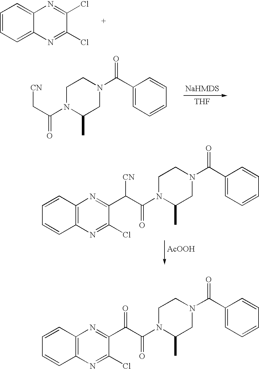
C1=CC=C2C(=C1)N=C(Cl)C(Cl)=N2.[CN]CC(N1CCN(C(C2=CC=CC=C2)=O)CC1C)=O.[THF].[CN]C(C(N1CCN(C(C2=CC=CC=C2)=O)CC1C)=O)C1=NC2=C(N=C1Cl)C=CC=C2.[AcOOH].O=C(C(N1CCN(C(C2=CC=CC=C2)=O)CC1C)=O)C1=NC2=C(N=C1Cl)C=CC=C2
